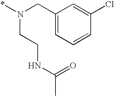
C1=C(Cl)C=CC=C1CN(*)CCNC(=O)C
